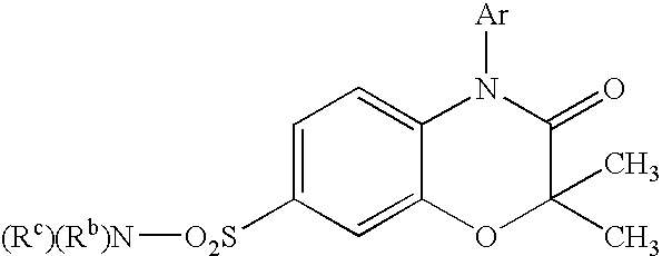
[(Rc)(Rb)N][O2S]C1=CC=C2C(=C1)OC(C)(C)C(=O)N2[Ar]
